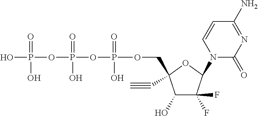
C1(O)C(F)(F)C(N2C(=O)N=C(N)C=C2)OC1(COP(OP(OP(O)(=O)O)(=O)O)(=O)O)C#C
